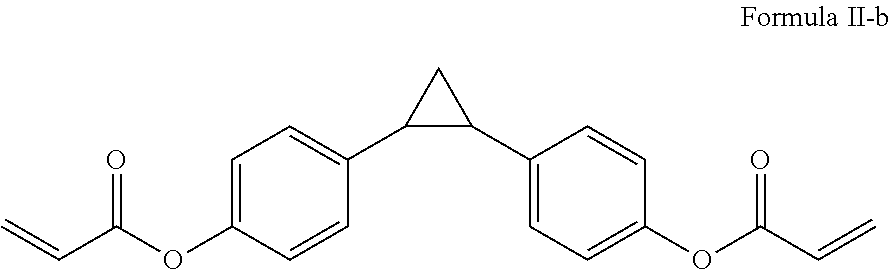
C1=C(OC(C=C)=O)C=CC(C2C(C3=CC=C(OC(C=C)=O)C=C3)C2)=C1
